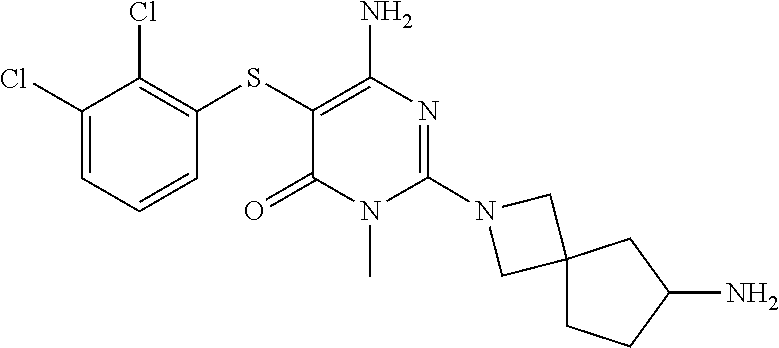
N1(C2=NC(N)=C(SC3=C(Cl)C(Cl)=CC=C3)C(=O)N2C)CC2(C1)CCC(N)C2
